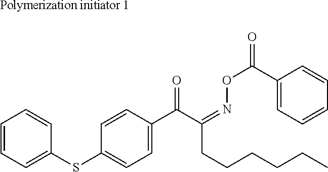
C1=CC=C(SC2=CC=C(C(C(=NOC(=O)C3=CC=CC=C3)CCCCCC)=O)C=C2)C=C1.[Polymerization initiator 1]
